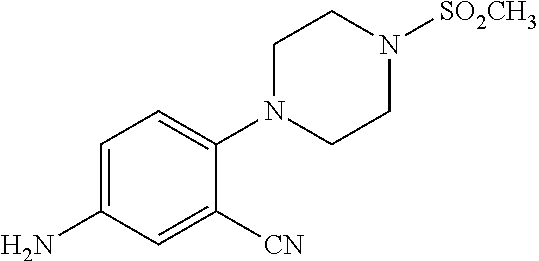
C1=C(N)C=C([CN])C(N2CCN([SO2CH3])CC2)=C1
